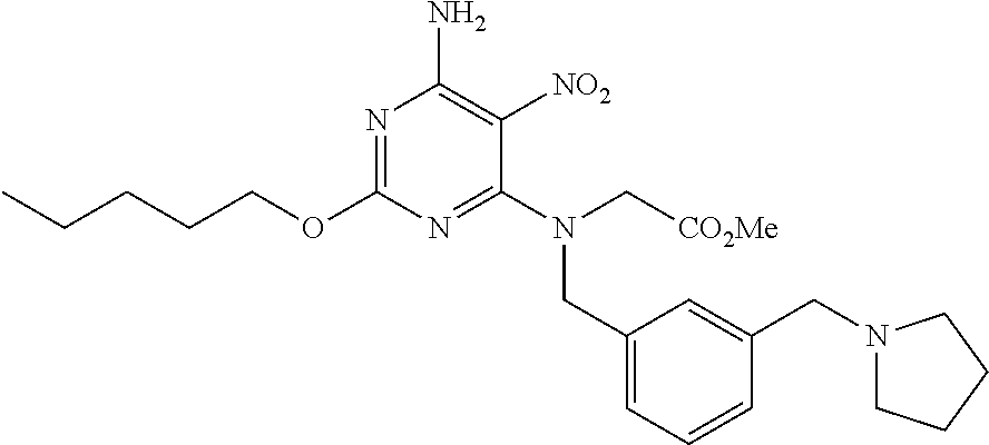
N1=C(OCCCCC)N=C(N(C[CO2Me])CC2=CC=CC(CN3CCCC3)=C2)C([NO2])=C1N
